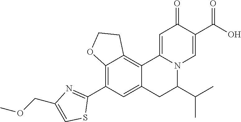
C12=C(C3=NC(COC)=CS3)C=C3C(=C1CCO2)C1=CC(=O)C(C(=O)O)=CN1C(C(C)C)C3
